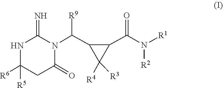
N([R2])([R1])C(C1C(C(N2C(=O)CC([R6])([R5])NC2=N)[R9])C1([R4])[R3])=O
